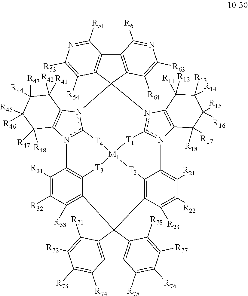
C12(C3=C(C4=C1C([R54])=C([R53])N=C4[R51])C([R61])=NC([R63])=C3[R64])n1c3n(C4=C5[T3][M1]6([T4]3)[T1]c3n(C7=C([R21])C([R22])=C([R23])C(=C7[T2]6)C6(C5=C([R33])C([R32])=C4[R31])C4=C(C5=C6C([R71])=C([R72])C([R73])=C5[R74])C([R75])=C([R76])C([R77])=C4[R78])C4=C(n32)C([R11])([R12])C([R13])([R14])C([R15])([R16])C4([R18])[R17])C2=C1C([R41])([R42])C([R44])([R43])C([R45])([R46])C2([R48])[R47]
